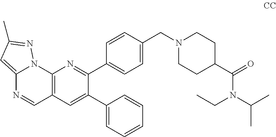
C12=C(C=C(C3=CC=CC=C3)C(C3=CC=C(CN4CCC(C(=O)N(C(C)C)CC)CC4)C=C3)=N1)C=NC1=CC(C)=NN21
